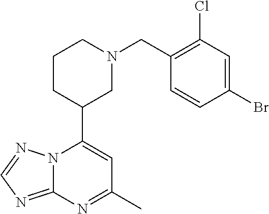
N12C(=NC=N1)N=C(C)C=C2C1CN(CC2=C(Cl)C=C(Br)C=C2)CCC1
